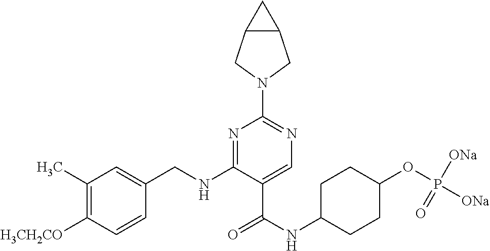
C1(C)=C([H3CH2CO])C=CC(CNC2=NC(N3CC4C(C3)C4)=NC=C2C(NC2CCC(OP([ONa])([ONa])=O)CC2)=O)=C1
